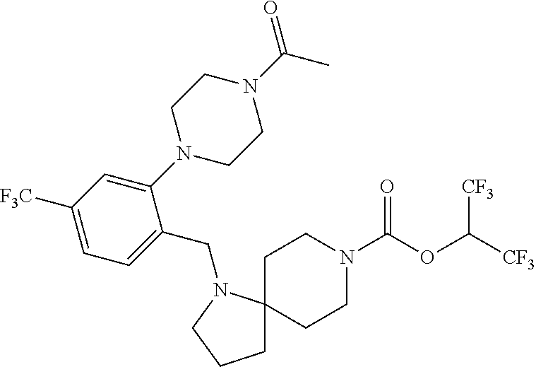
C1C2(N(CC3=CC=C([F3C])C=C3N3CCN(C(C)=O)CC3)CC1)CCN(C(OC([CF3])[CF3])=O)CC2
